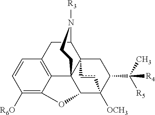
C1=CC([R6O])=C2C3=C1CC1C45C3(C(C([OCH3])(C(C(C)([R4])[R5])C4)cc5)O2)CCN1[R3]
